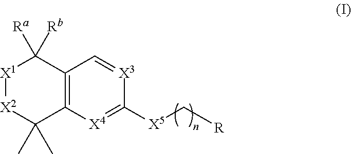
C12=C([X4]=C([X5]C[R])[X3]=C1)C(C)(C)[X2][X1]C2([Rb])[Ra]
